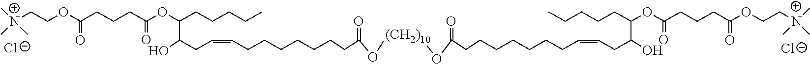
[Cl-].[Cl-].C[N+](CCOC(CCCC(OC(CCCCC)C(CC=CCCCCCCCC(=O)O[(CH2)10]OC(=O)CCCCCCCC=CCC(O)C(CCCCC)OC(CCCC(OCC[N+](C)(C)C)=O)=O)O)=O)=O)(C)C
